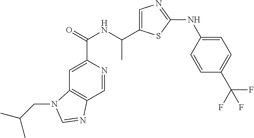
C1=NC(C(=O)NC(C)C2=CN=C(NC3=CC=C(C(F)(F)F)C=C3)S2)=CC2=C1N=CN2CC(C)C
